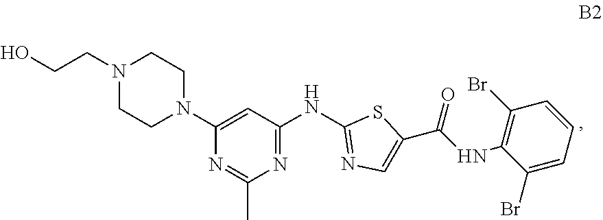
N1(CCO)CCN(C2=CC(NC3=NC=C(C(NC4=C(Br)C=CC=C4Br)=O)S3)=NC(C)=N2)CC1
